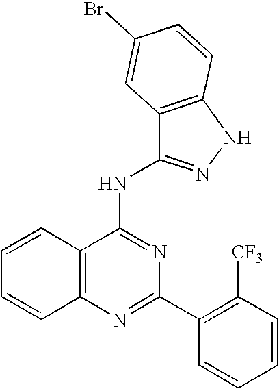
C12=C(N=C(C3=C([CF3])C=CC=C3)N=C1NC1=NNC3=C1C=C(Br)C=C3)C=CC=C2
